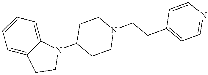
C1=CC=C2C(=C1)CCN2C1CCN(CCC2=CC=NC=C2)CC1
